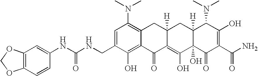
N(CC1=CC(N(C)C)=C2C(=C1O)C(=O)C1=C(O)C3(O)C([H])(CC1([H])C2)C(N(C)C)C(O)=C(C(N)=O)C3=O)C(NC1=CC2=C(C=C1)OCO2)=O
